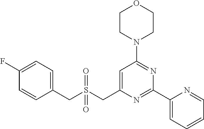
C1CN(C2=NC(C3=CC=CC=N3)=NC(CS(CC3=CC=C(F)C=C3)(=O)=O)=C2)CCO1
